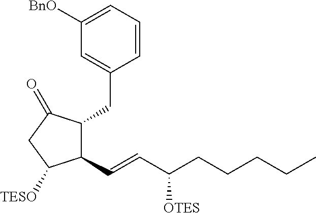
C1=CC=C([BnO])C=C1CC1C(C=CC(CCCCC)[OTES])C([TESO])CC1=O
